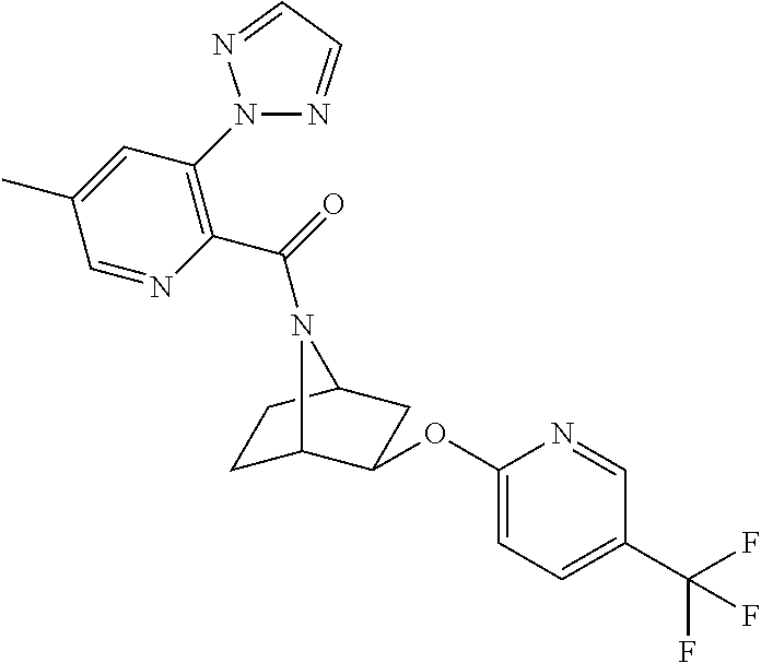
C1(OC2C3CCC(C2)N3C(=O)C2=C(N3N=CC=N3)C=C(C)C=N2)=CC=C(C(F)(F)F)C=N1
